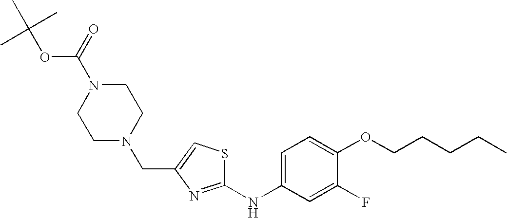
C(C1=CSC(NC2=CC=C(OCCCCC)C(F)=C2)=N1)N1CCN(C(=O)OC(C)(C)C)CC1
